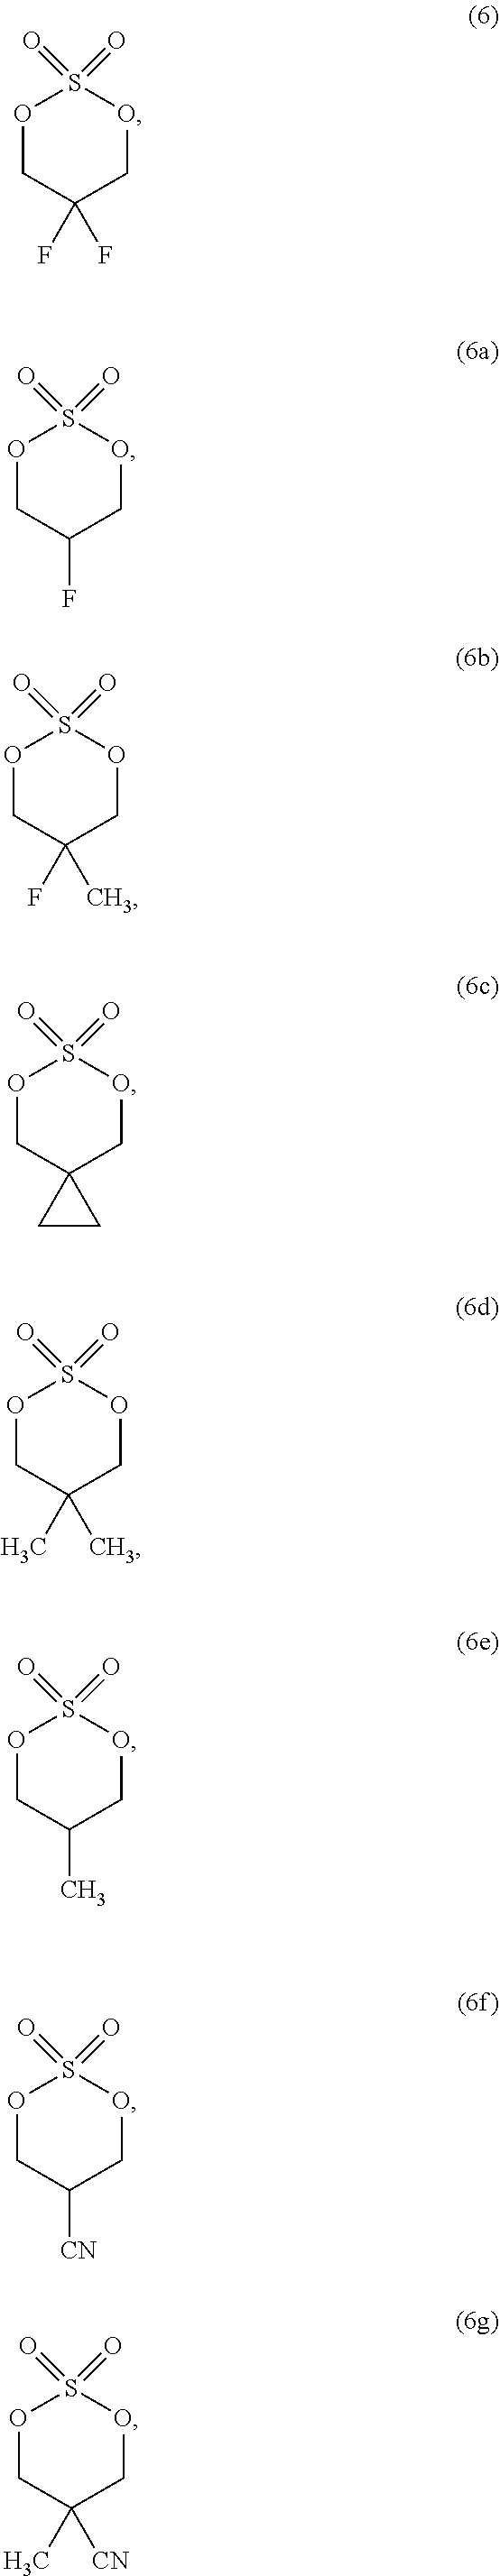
O1CC(F)(F)COS1(=O)=O.O1CC(F)COS1(=O)=O.O1CC(F)(C)COS1(=O)=O.O1CC(C)(C)COS1(=O)=O.O1CC2(COS1(=O)=O)CC2.O1CC(C)COS1(=O)=O.O1CC([CN])COS1(=O)=O.O1CC(C)([CN])COS1(=O)=O
